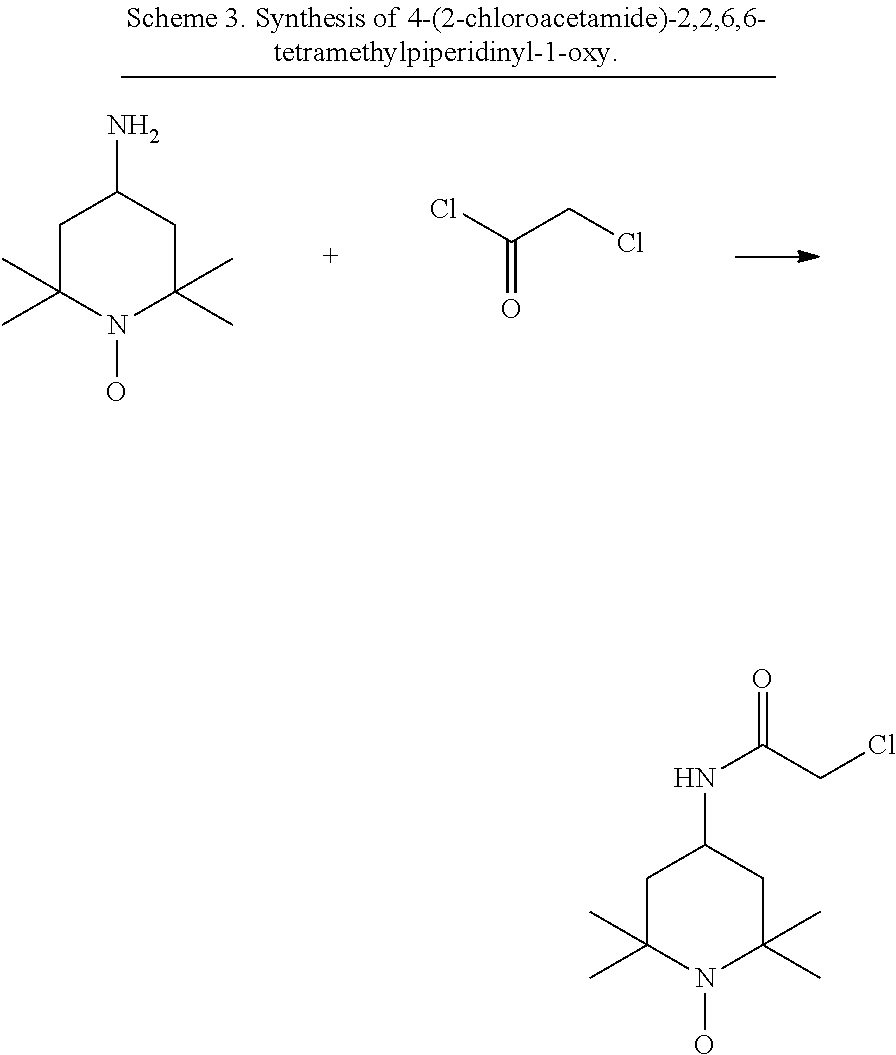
C1C(C)(C)N(O)C(C)(C)CC1N.O=C(Cl)CCl.C1C(C)(C)N(O)C(C)(C)CC1NC(=O)CCl
